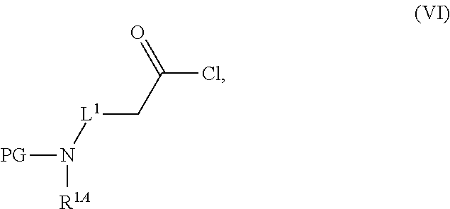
C(Cl)(C[L1]N([PG])[R1A])=O
